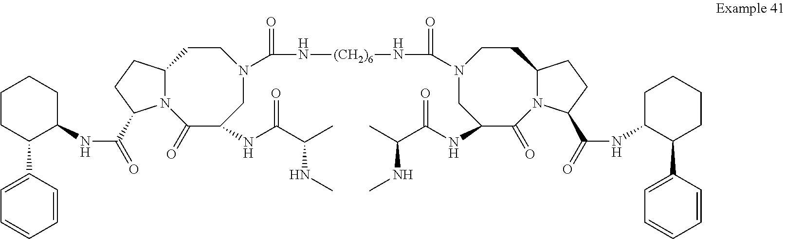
N12C(CCC1C(=O)NC1C(C3=CC=CC=C3)CCCC1)CCN(C(=O)N[(CH2)6]NC(=O)N1CC(NC(C(C)NC)=O)C(=O)N3C(CC1)CCC3C(=O)NC1CCCCC1C1=CC=CC=C1)CC(NC(C(C)NC)=O)C2=O
